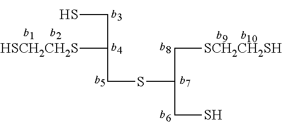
SCC(CSC(C[SCH2CH2SH])CS)[HSCH2CH2S]
